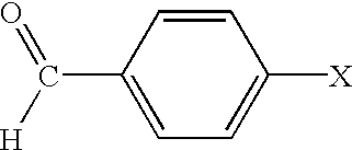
C1=CC(C([H])=O)=CC=C1[X]
